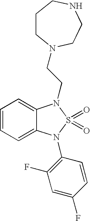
C1=CC=C2C(=C1)N(CCN1CCCNCC1)S(=O)(=O)N2C1=C(F)C=C(F)C=C1
